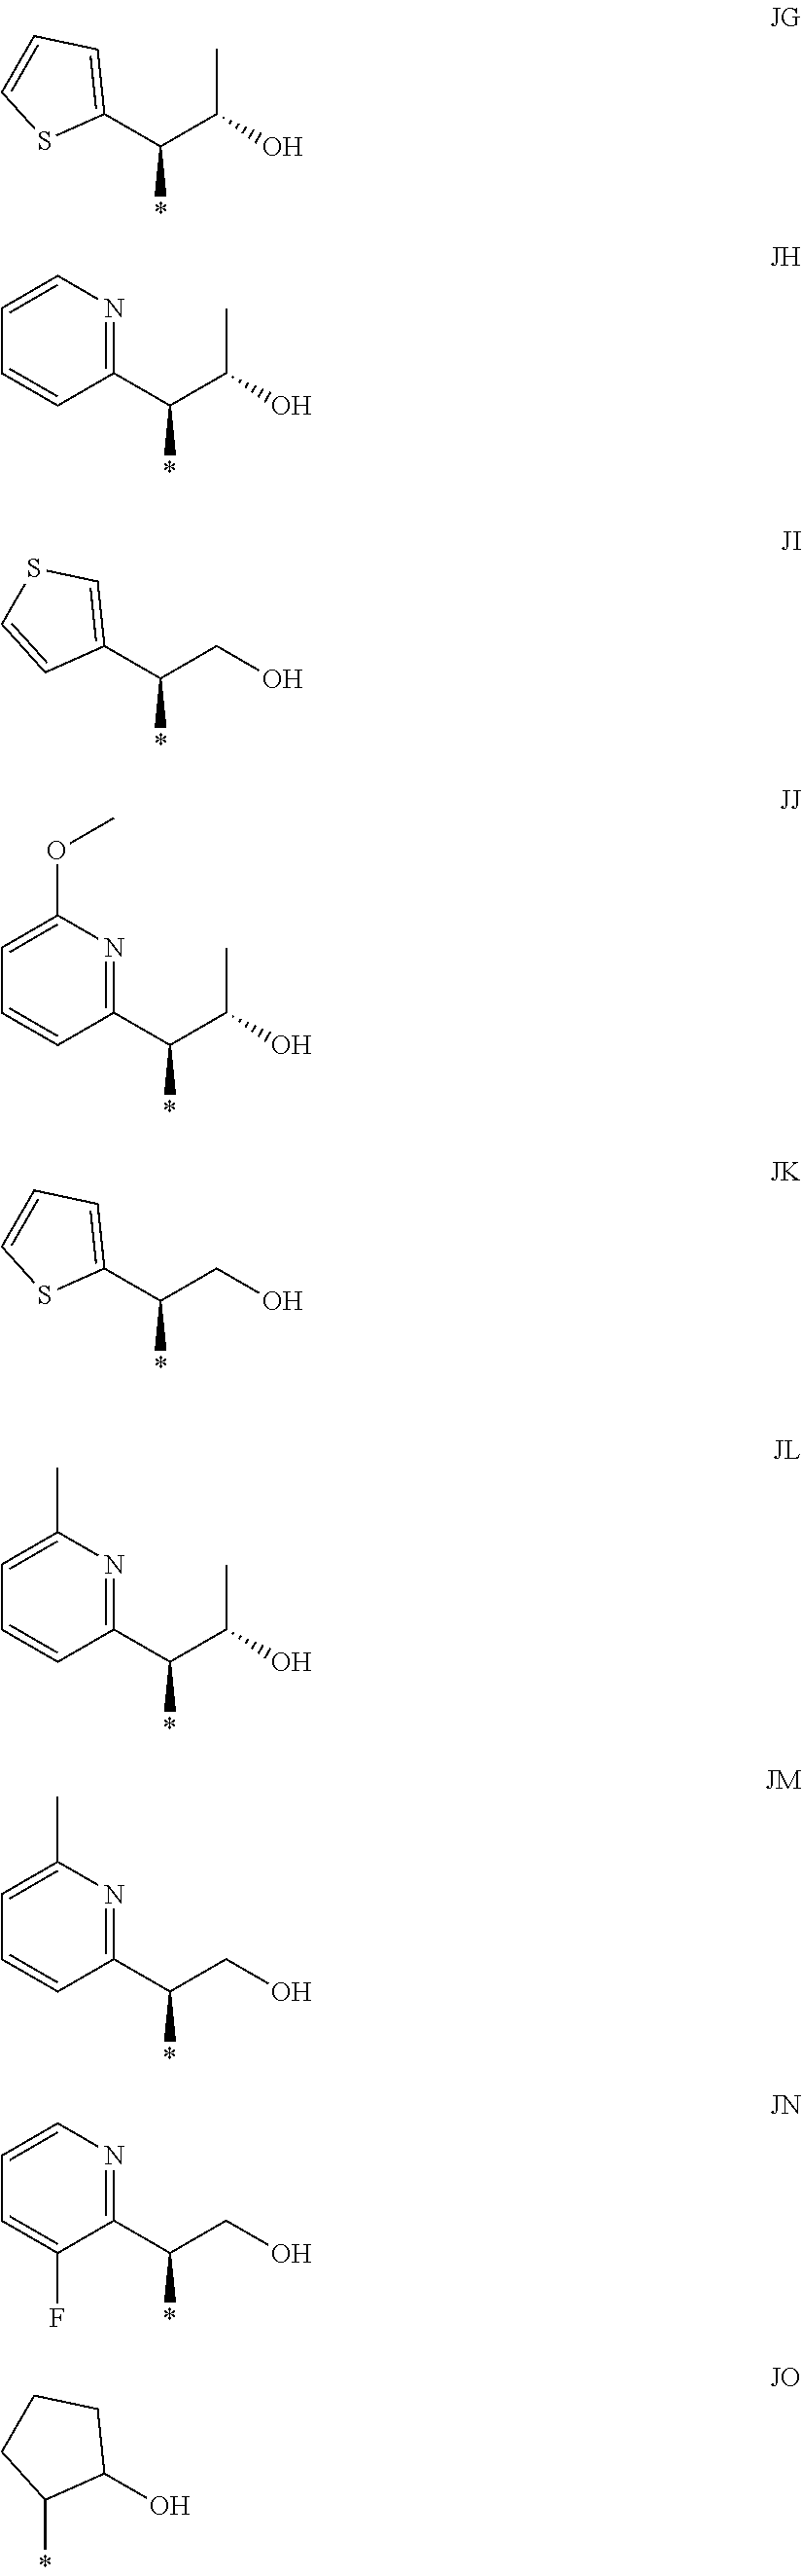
C1(C(CO)*)=CC=CS1.C1(O)CCCC1*.CC(C(C1=CC=CS1)*)O.C1(C(C(O)C)*)=NC=CC=C1.C1(C(CO)*)=CSC=C1.C1(C(C(O)C)*)=NC(OC)=CC=C1.C1(C(C(O)C)*)=NC(C)=CC=C1.C1(C(CO)*)=NC(C)=CC=C1.C1(C(CO)*)=NC=CC=C1F
